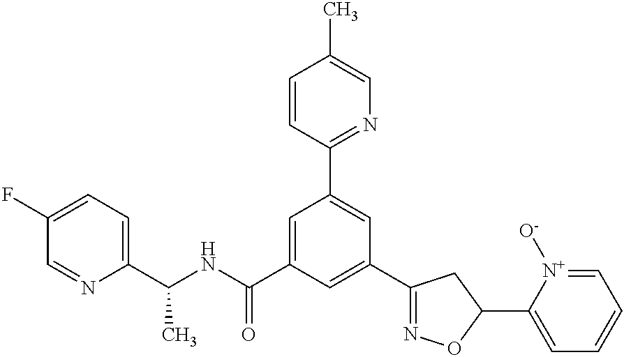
C1(C(NC(C2=CC(C3=NC=C(C)C=C3)=CC(C3=NOC(C4=CC=CC=[N+]4[O-])C3)=C2)=O)C)=CC=C(F)C=N1
